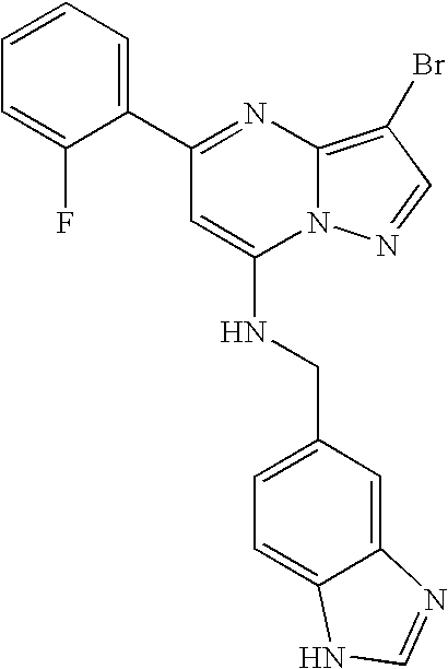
C1(C2=NC3=C(Br)C=NN3C(NCC3=CC=C4C(=C3)N=CN4)=C2)=CC=CC=C1F
